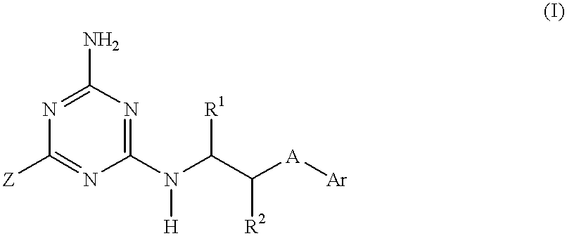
C1(N)=NC([Z])=NC(N(C(C([A][Ar])[R2])[R1])[H])=N1
